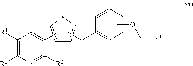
C1=C[X][Y]=C1.CC1=CC([R4])=C([R1])N=C1[R2].CCC1=CC=CC=C1.COC[R3]
